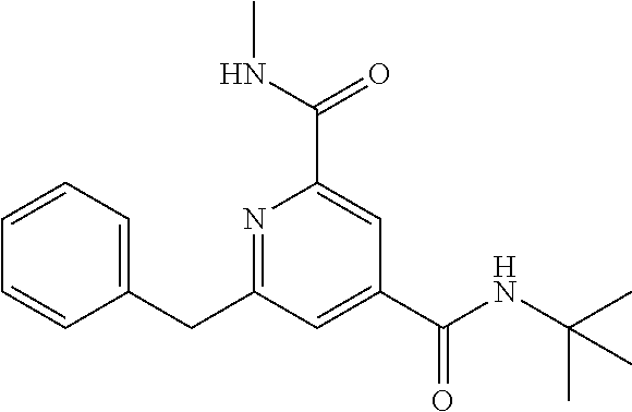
C1=CC=C(CC2=NC(C(NC)=O)=CC(C(NC(C)(C)C)=O)=C2)C=C1
